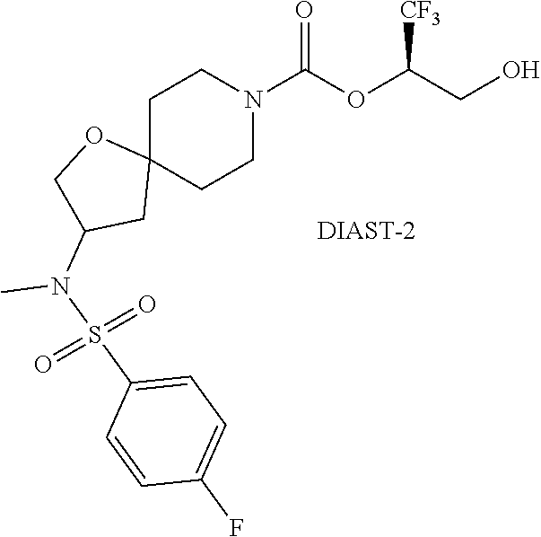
[DIAST-2].C1C2(CCN(C(OC(CO)[CF3])=O)C1)OCC(N(C)S(=O)(=O)C1=CC=C(F)C=C1)C2
